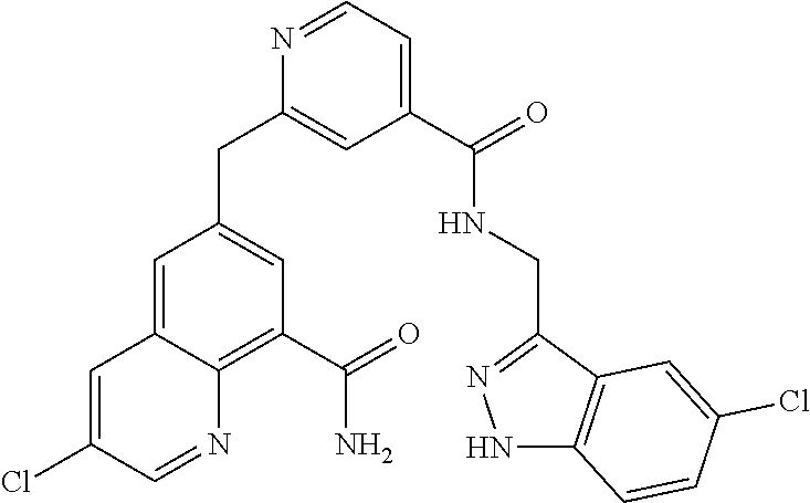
N1=CC=C(C(NCC2=NNC3=C2C=C(Cl)C=C3)=O)C=C1CC1=CC(C(N)=O)=C2C(=C1)C=C(Cl)C=N2
